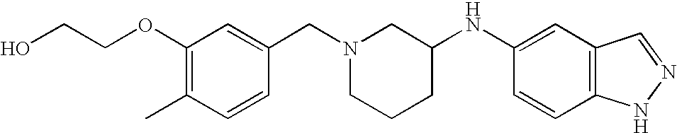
C1(OCCO)=C(C)C=CC(CN2CCCC(NC3=CC4=C(C=C3)NN=C4)C2)=C1
